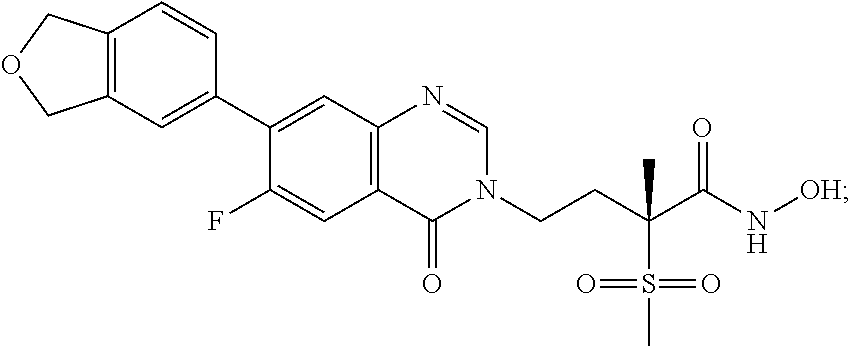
C1=NC2=C(C=C(F)C(C3=CC4=C(C=C3)COC4)=C2)C(=O)N1CCC(S(C)(=O)=O)(C)C(=O)N[OH]
